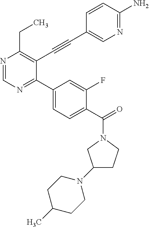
N1=CN=C(C2=CC=C(C(=O)N3CC(N4CCC(C)CC4)CC3)C(F)=C2)C(C#CC2=CN=C(N)C=C2)=C1CC
